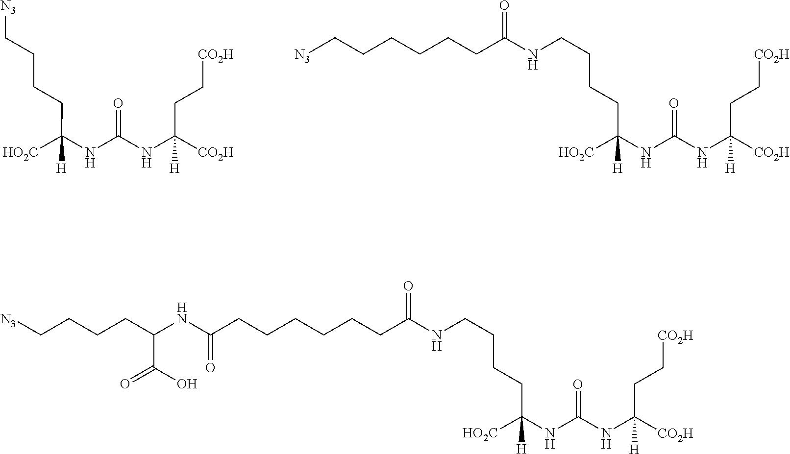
C(CC[CO2H])([CO2H])(NC(=O)NC([HO2C])(CCCC[N3])[H])[H].C(CC[CO2H])([CO2H])(NC(=O)NC([HO2C])(CCCCNC(CCCCCC[N3])=O)[H])[H].C(CC[CO2H])([CO2H])(NC(=O)NC([HO2C])(CCCCNC(CCCCCCC(NC(CCCC[N3])C(=O)O)=O)=O)[H])[H]
